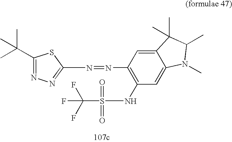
C1(C(C)(C)C)=NN=C(N=NC2=C(NS(=O)(C(F)(F)F)=O)C=C3C(=C2)C(C)(C)C(C)N3C)S1
